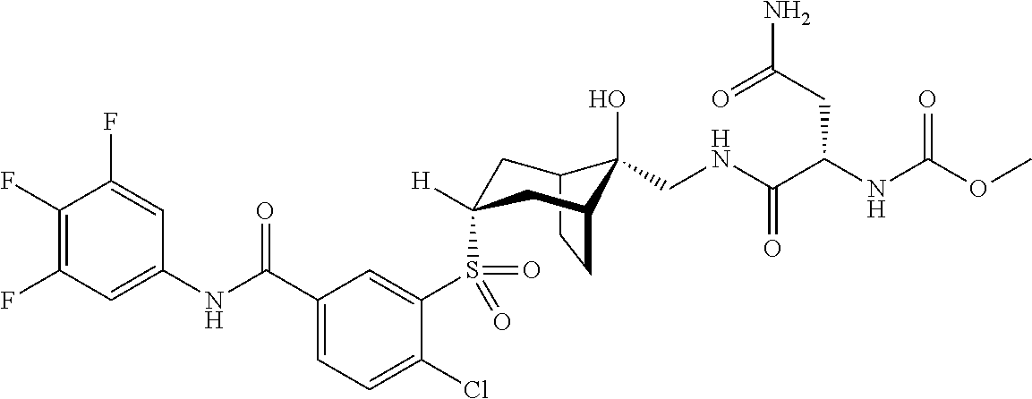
C12CCC(CC(S(C3=CC(C(NC4=CC(F)=C(F)C(F)=C4)=O)=CC=C3Cl)(=O)=O)([H])C1)C2(O)CNC(=O)C(CC(N)=O)NC(OC)=O
